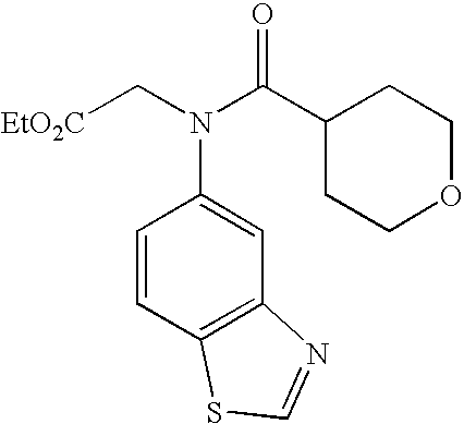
[EtO2C]CN(C(C1CCOCC1)=O)C1=CC2=C(C=C1)SC=N2
